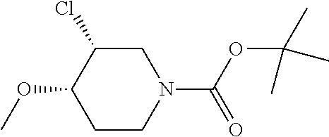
C1C(Cl)C(OC)CCN1C(=O)OC(C)(C)C
